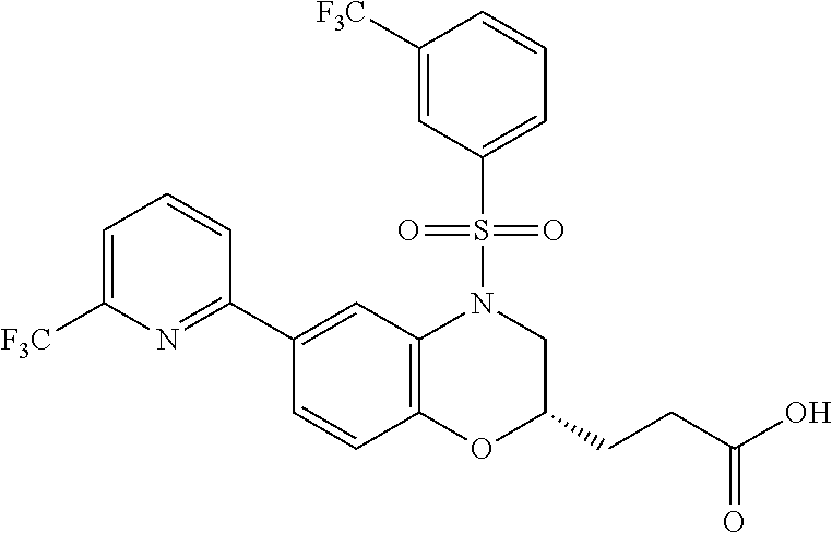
C1(C2=NC([F3C])=CC=C2)=CC2=C(C=C1)OC(CCC(O)=O)CN2S(C1=CC=CC([F3C])=C1)(=O)=O
